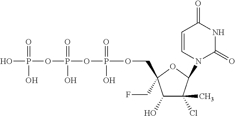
C1(O)C(Cl)(C)C(N2C(=O)NC(=O)C=C2)OC1(COP(OP(OP(O)(=O)O)(=O)O)(=O)O)CF
